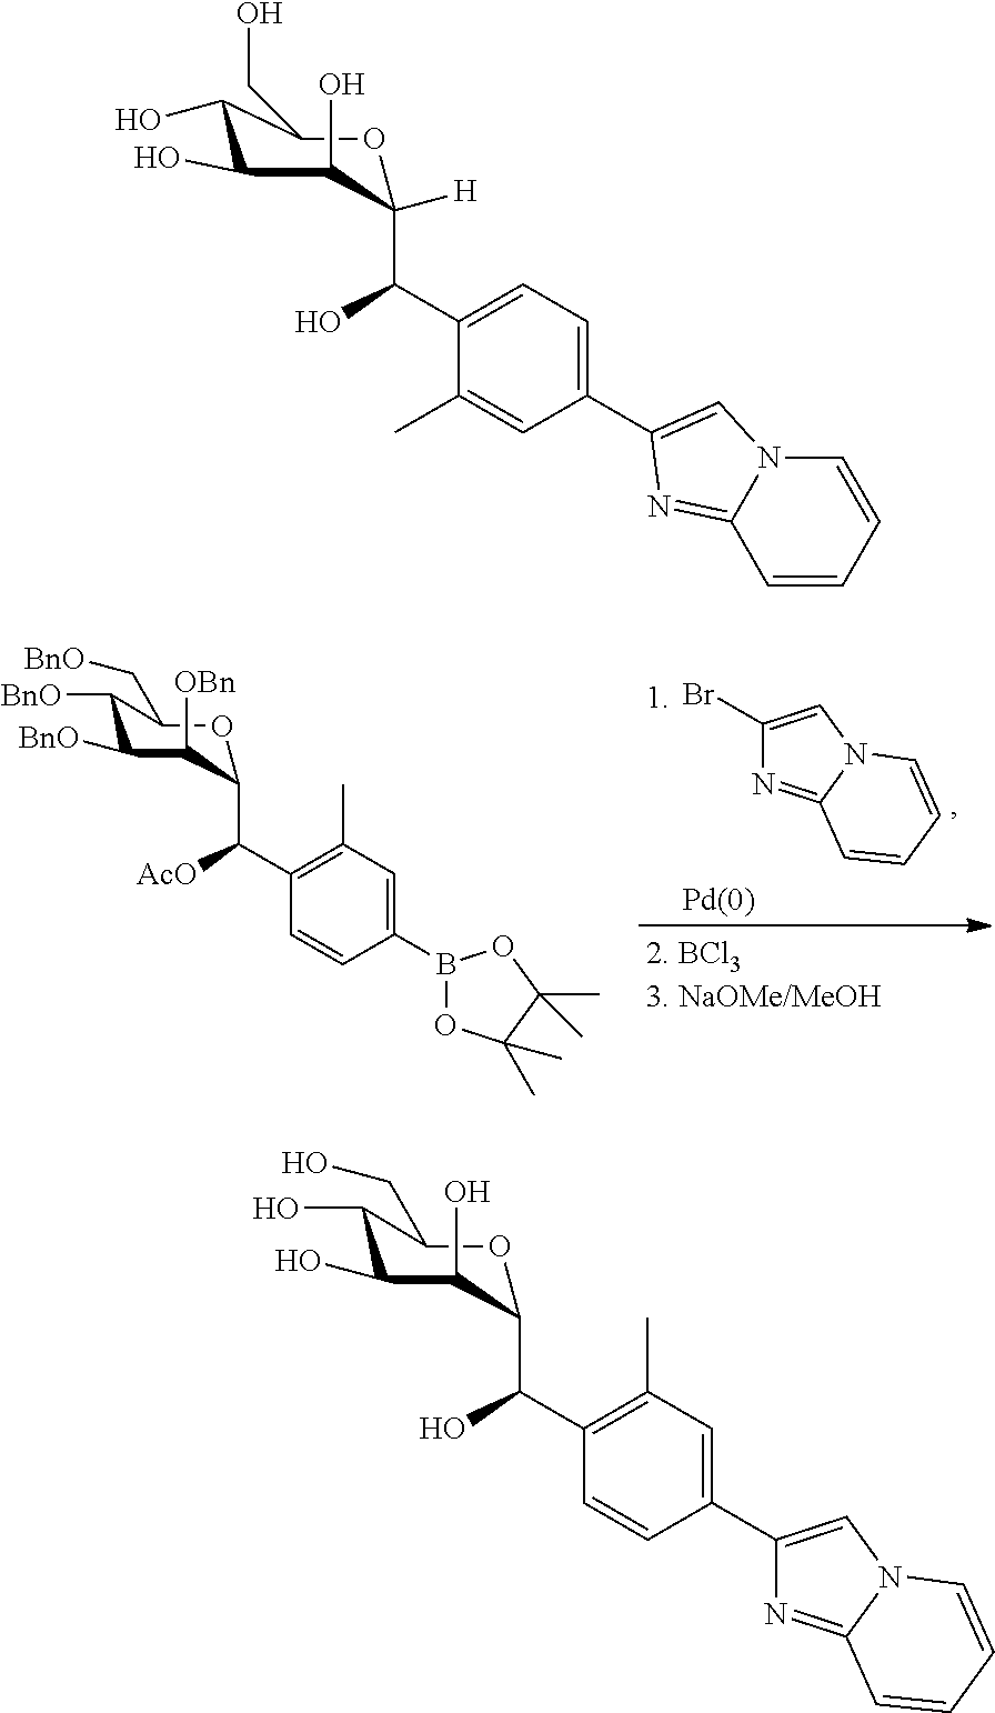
C1(Br)=CN2C(=N1)C=CC=C2.[Pd(0)].C1([BnO])C([BnO])C([OBn])C(C(C2=C(C)C=C(B3OC(C)(C)C(C)(C)O3)C=C2)[AcO])OC1C[BnO].C1(O)C(O)C(O)C(C(C2=CC=C(C3=CN4C=CC=CC4=N3)C=C2C)O)([H])OC1CO.C1(O)C(O)C(O)C(C(C2=C(C)C=C(C3=CN4C(=N3)C=CC=C4)C=C2)O)OC1CO
